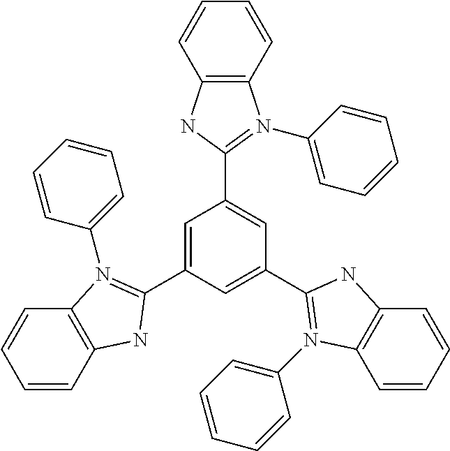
C1=C(C2=N(C3=CC=CC=C3)C3=C(C=CC=C3)N2)C=C(C2=N(C3=CC=CC=C3)C3=C(C=CC=C3)N2)C=C1C1=N(C2=CC=CC=C2)C2=C(N1)C=CC=C2
